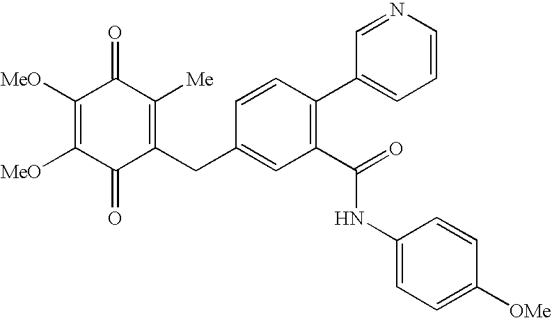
C1(=O)C(CC2=CC(C(NC3=CC=C([OMe])C=C3)=O)=C(C3=CC=CN=C3)C=C2)=C([Me])C(=O)C([MeO])=C1[MeO]
